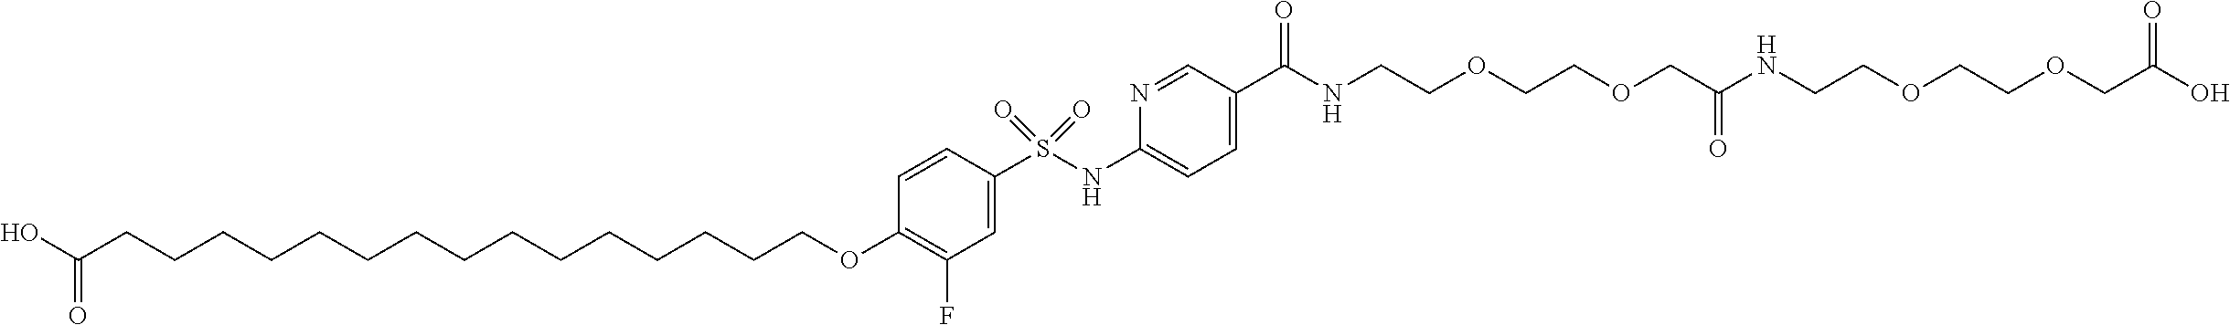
C1(F)=C(OCCCCCCCCCCCCCCCC(O)=O)C=CC(S(NC2=CC=C(C(=O)NCCOCCOCC(NCCOCCOCC(O)=O)=O)C=N2)(=O)=O)=C1
